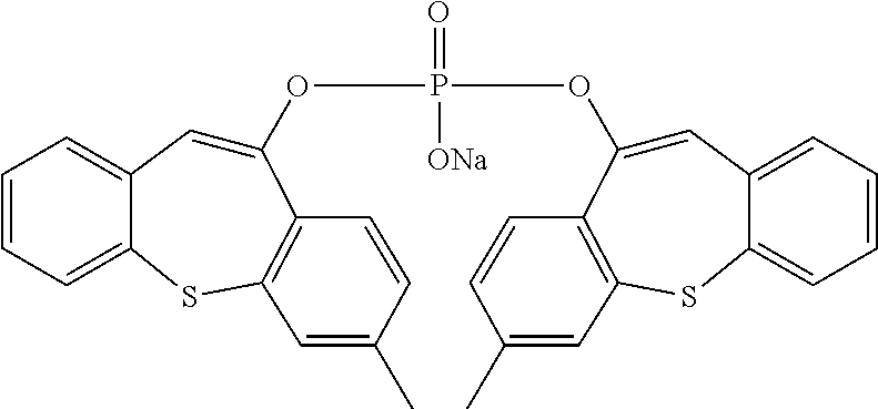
C1=C(OP([ONa])(=O)OC2=CC3=CC=CC=C3SC3=C2C=CC(C)=C3)C2=C(SC3=CC=CC=C13)C=C(C)C=C2
